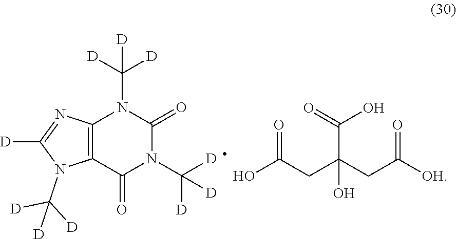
C12=C(C(=O)N(C([D])([D])[D])C(=O)N1C([D])([D])[D])N(C([D])([D])[D])C([D])=N2.OC(CC(CC([OH])=O)(O)C(=O)O)=O
